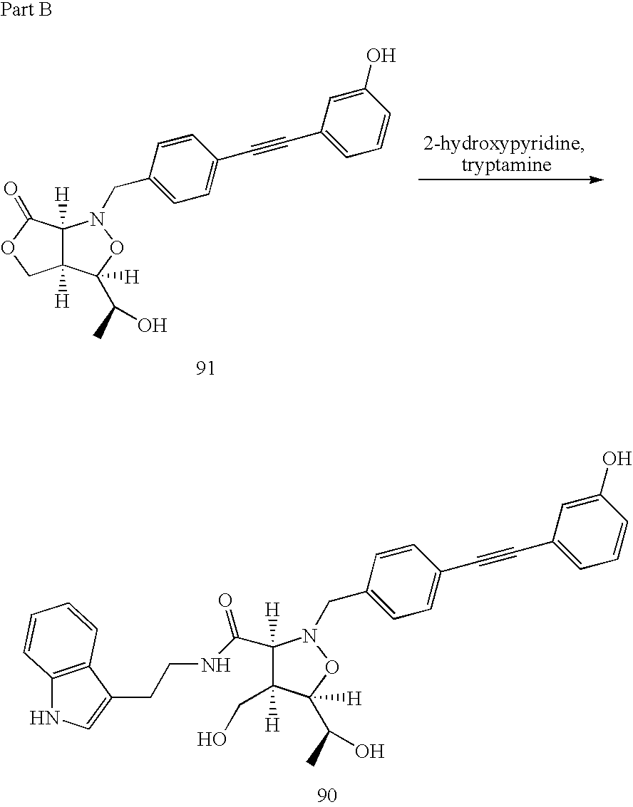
C12([H])C(C(C)O)([H])ON(CC3=CC=C(C#CC4=CC=CC(O)=C4)C=C3)C1([H])C(=O)OC2.C1([H])(CO)C(C(C)O)([H])ON(CC2=CC=C(C#CC3=CC=CC(O)=C3)C=C2)C1([H])C(NCCC1=CNC2=C1C=CC=C2)=O
